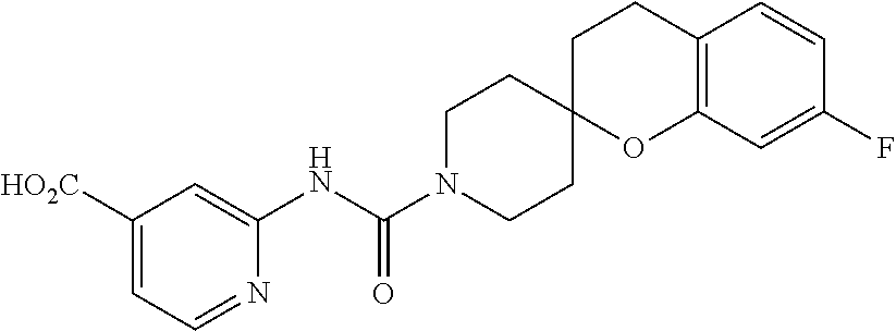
C1([HO2C])=CC=NC(NC(N2CCC3(CC2)OC2=C(CC3)C=CC(F)=C2)=O)=C1
